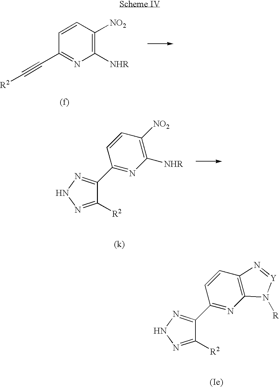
C1([R2])=NNN=C1C1=NC2=C(C=C1)N=[Y]N2[R].C1=CC(C#C[R2])=NC([NHR])=C1[NO2].C1([R2])=NNN=C1C1=NC([NHR])=C([NO2])C=C1
